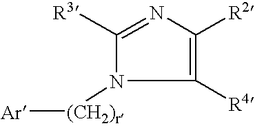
C1([R3])=NC([R2])=C([R4])N1[(CH2)r][Ar]
